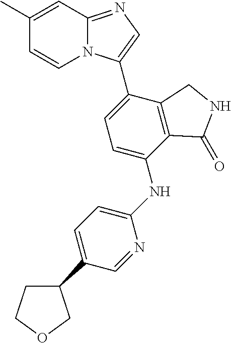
C1(C)=CC2=NC=C(C3=CC=C(NC4=CC=C(C5CCOC5)C=N4)C4=C3CNC4=O)N2C=C1
